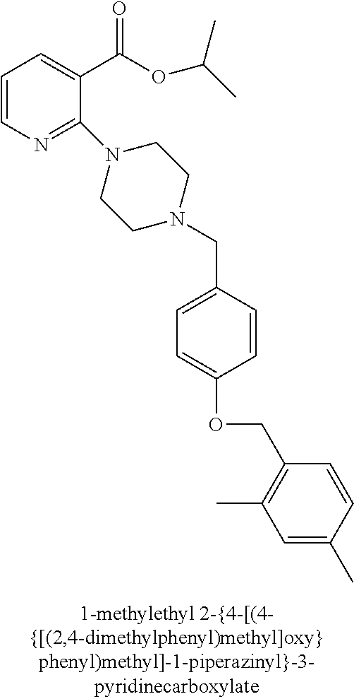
C1=CN=C(N2CCN(CC3=CC=C(OCC4=C(C)C=C(C)C=C4)C=C3)CC2)C(C(OC(C)C)=O)=C1
